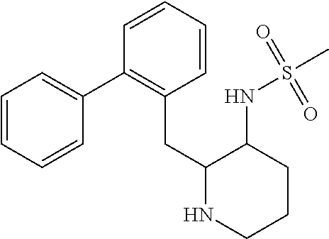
C1=CC=CC(CC2NCCCC2NS(C)(=O)=O)=C1C1=CC=CC=C1
